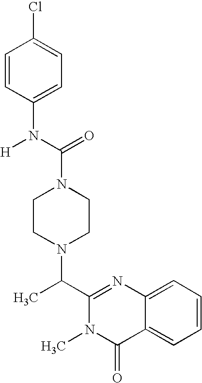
N1(C(N([H])C2=CC=C(Cl)C=C2)=O)CCN(C(C2=NC3=CC=CC=C3C(=O)N2C)C)CC1
